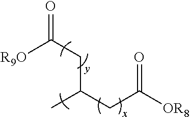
[R9O]C(CC(C)CC([OR8])=O)=O
